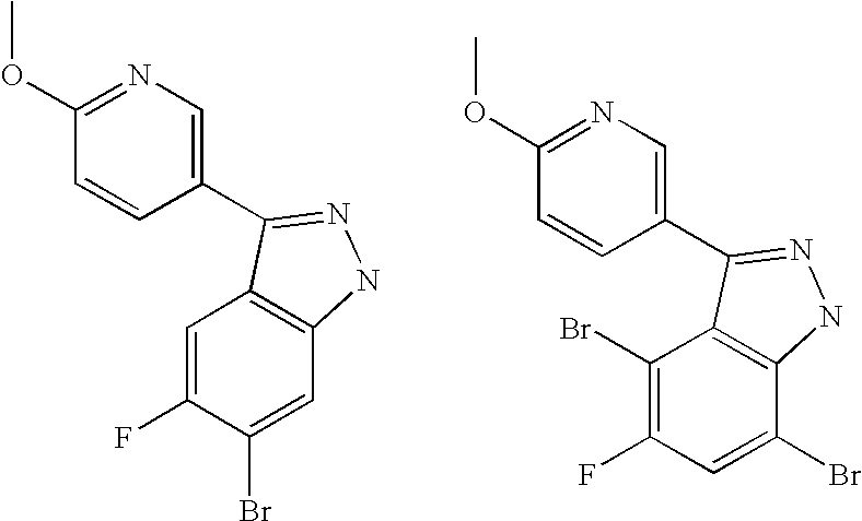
C1(OC)=NC=C(C2=NNC3=C2C=C(F)C(Br)=C3)C=C1.C1(Br)=C(F)C=C(Br)C2=C1C(C1=CN=C(OC)C=C1)=NN2
